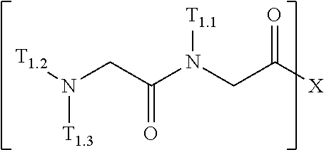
[T1.2]N(CC(N(CC([X])=O)[T1.1])=O)[T1.3]
